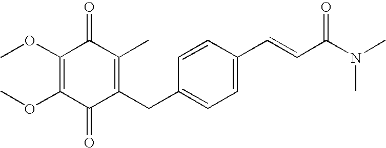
C1(=O)C(CC2=CC=C(C=CC(N(C)C)=O)C=C2)=C(C)C(=O)C(OC)=C1OC
